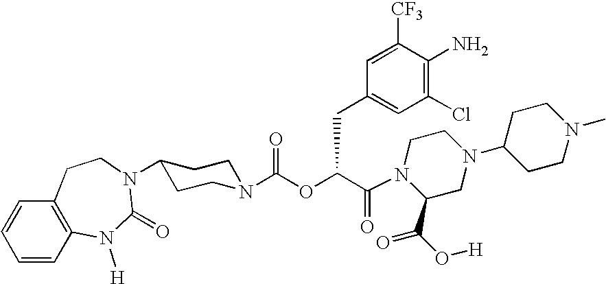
N1(C(C(OC(N2CCC(N3C(=O)N([H])C4=C(C=CC=C4)CC3)CC2)=O)CC2=CC(Cl)=C(N)C([CF3])=C2)=O)C(C(O[H])=O)CN(C2CCN(C)CC2)CC1
